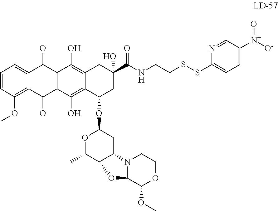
C1=CC(OC)=C2C(=C1)C(=O)C1=C(C2=O)C(O)=C2C(=C1O)CC(O)(C(=O)NCCSSC1=CC=C([N+]([O-])=O)C=N1)CC2OC1OC(C)C2C(C1)N1C(C(OC)OCC1)O2
